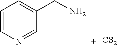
C1=CN=CC(CN)=C1.[CS2]
